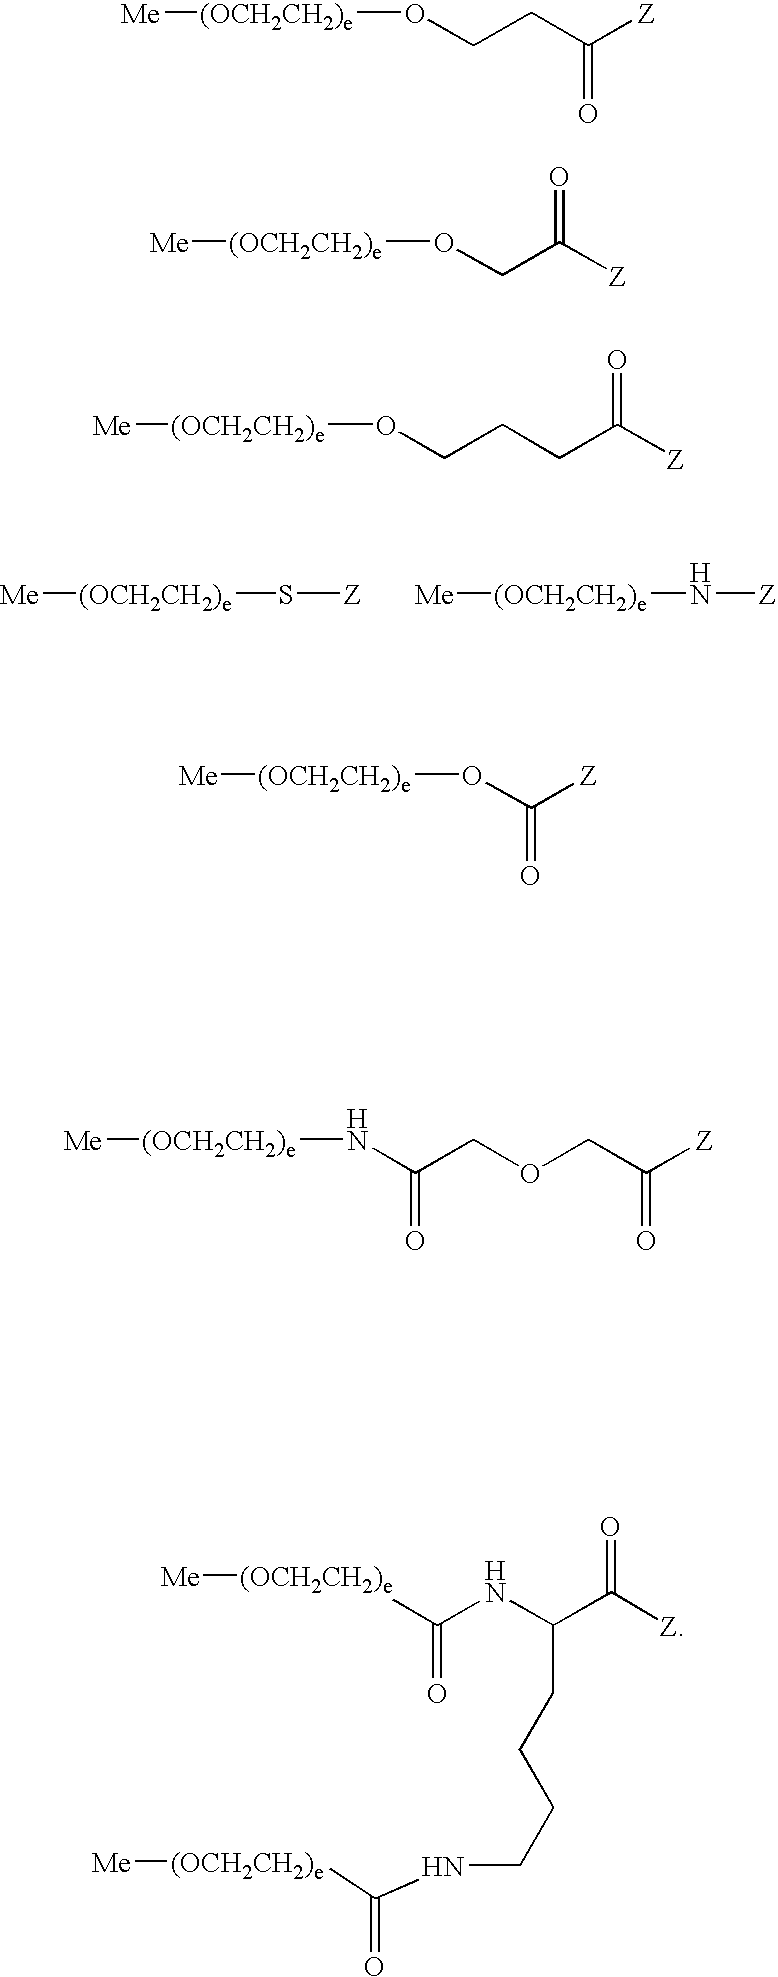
[(OCH2CH2)e]([Me])S[Z].[(OCH2CH2)e]([Me])N[Z].[Z]C(CCO[(OCH2CH2)e][Me])=O.[Z]C(O[(OCH2CH2)e][Me])=O.[Z]C(CO[(OCH2CH2)e][Me])=O.C(OCC(N[(OCH2CH2)e][Me])=O)C([Z])=O.C(CCCO[(OCH2CH2)e][Me])([Z])=O.[(OCH2CH2)e]([Me])C(NC(C([Z])=O)CCCCNC([(OCH2CH2)e][Me])=O)=O
